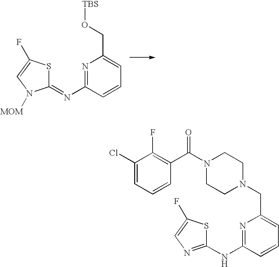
N1=C(N=C2SC(F)=CN2[MOM])C=CC=C1CO[TBS].N1=C(NC2=NC=C(F)S2)C=CC=C1CN1CCN(C(C2=C(F)C(Cl)=CC=C2)=O)CC1
